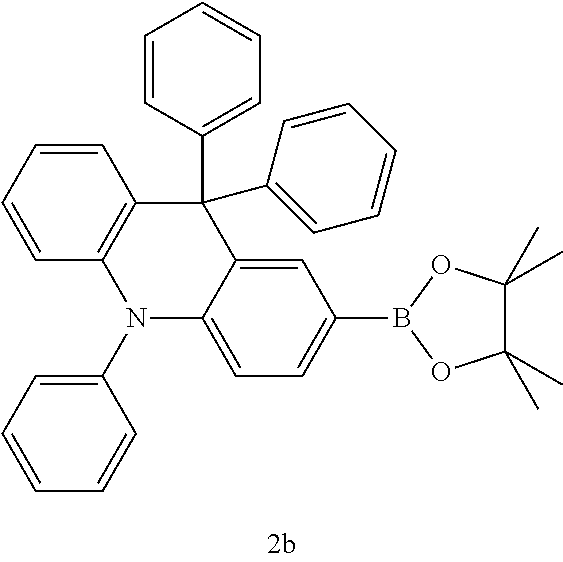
C1=CC=CC2=C1C(C1=CC=CC=C1)(C1=CC=CC=C1)C1=CC(B3OC(C)(C)C(C)(C)O3)=CC=C1N2C1=CC=CC=C1
